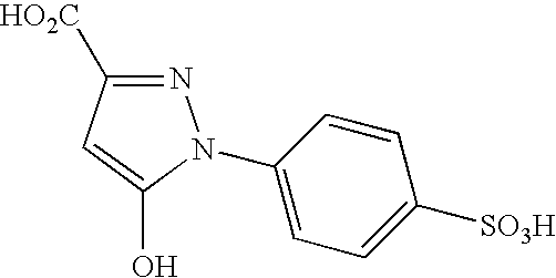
N1=C([HO2C])C=C(O)N1C1=CC=C([SO3H])C=C1
